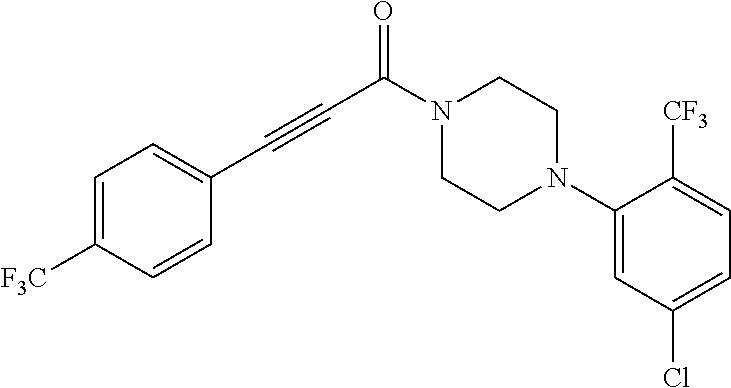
C1=C([F3C])C=CC(C#CC(=O)N2CCN(C3=CC(Cl)=CC=C3[CF3])CC2)=C1
